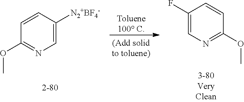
C1=CC(OC)=NC=C1[N2+BF4-].[Toluene100 C].C1=CC(OC)=NC=C1F
